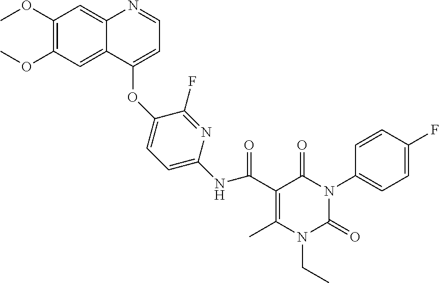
C1(OC)=C(OC)C=C2C(=C1)N=CC=C2OC1=CC=C(NC(C2=C(C)N(CC)C(=O)N(C3=CC=C(F)C=C3)C2=O)=O)N=C1F
